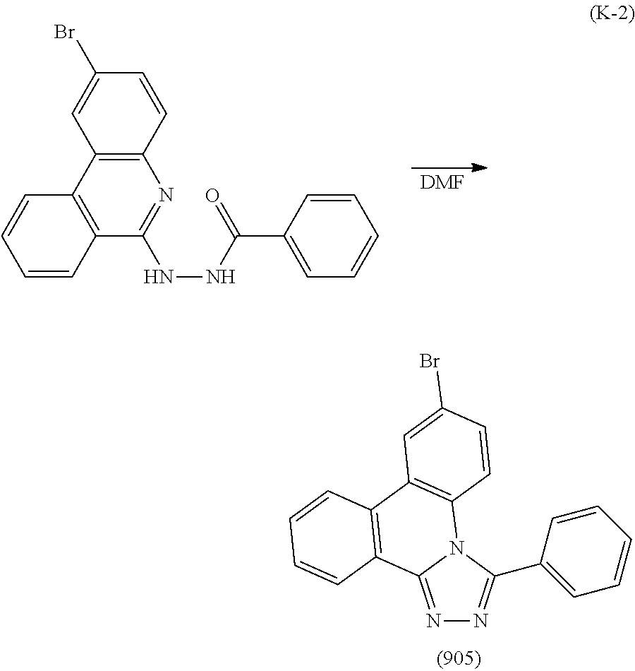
C12=C(C3=C(C(NNC(C4=CC=CC=C4)=O)=N1)C=CC=C3)C=C(Br)C=C2.[DMF].N1=C2N(C(C3=CC=CC=C3)=N1)C1=C(C3=C2C=CC=C3)C=C(Br)C=C1
